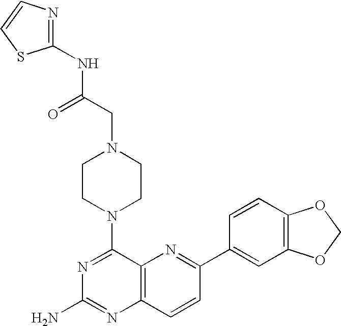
N1=C(N2CCN(CC(NC3=NC=CS3)=O)CC2)C2=C(N=C1N)C=CC(C1=CC3=C(C=C1)OCO3)=N2
